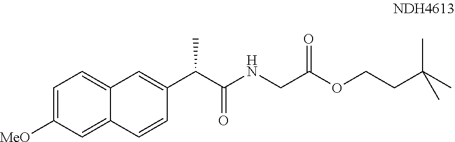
O=C(CNC(=O)C(C)C1=CC2=CC=C([MeO])C=C2C=C1)OCCC(C)(C)C
